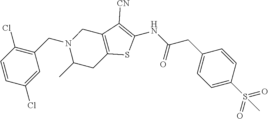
C1=CC(Cl)=CC(CN2C(C)CC3=C(C2)C([CN])=C(NC(=O)CC2=CC=C(S(=O)(=O)C)C=C2)S3)=C1Cl
